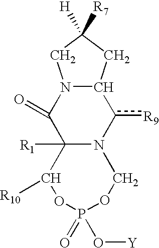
C12([R1])C(=O)N3C(c([R9])N1COP(=O)(O[Y])OC2[R10])CC([R7])([H])C3
